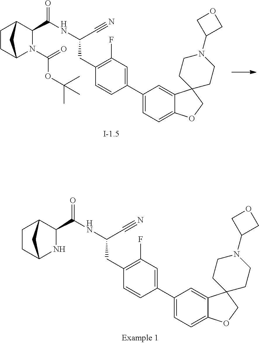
C1(C(NC(C#N)CC2=C(F)C=C(C3=CC=C4C(=C3)C3(CO4)CCN(C4COC4)CC3)C=C2)=O)C2CCC(N1)C2.C1(C(NC(C#N)CC2=C(F)C=C(C3=CC=C4C(=C3)C3(CO4)CCN(C4COC4)CC3)C=C2)=O)C2CCC(N1C(=O)OC(C)(C)C)C2
